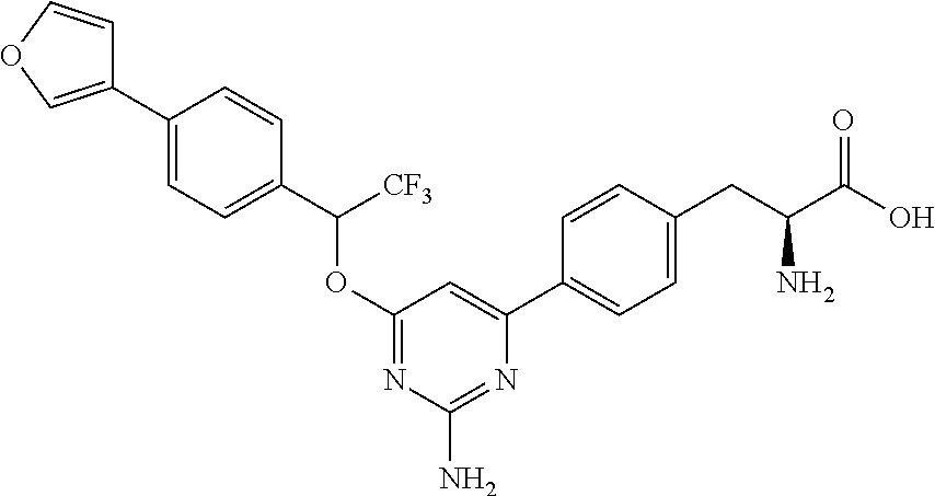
C1(OC(C2=CC=C(C3=COC=C3)C=C2)[CF3])=NC(N)=NC(C2=CC=C(CC(C(O)=O)N)C=C2)=C1
